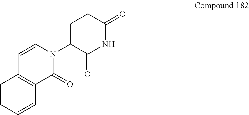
N1(C2C(=O)NC(=O)CC2)C=CC2=C(C1=O)C=CC=C2
